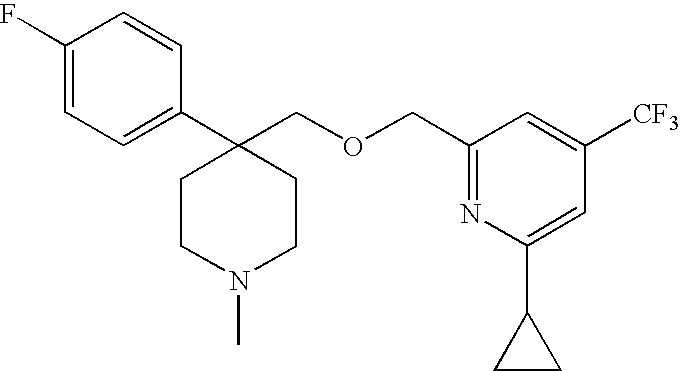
C1(F)=CC=C(C2(COCC3=NC(C4CC4)=CC([CF3])=C3)CCN(C)CC2)C=C1
